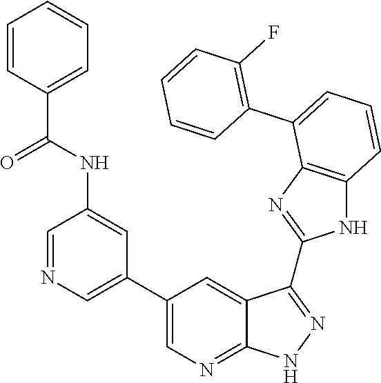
C1(F)=C(C2=CC=CC3=C2N=C(C2=NNC4=NC=C(C5=CN=CC(NC(C6=CC=CC=C6)=O)=C5)C=C42)N3)C=CC=C1
